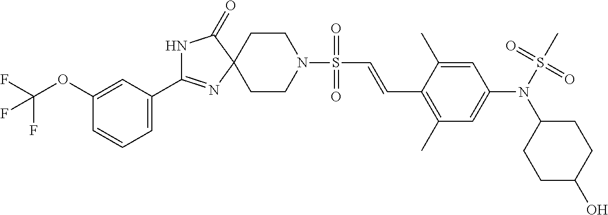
N1C(C2=CC=CC(OC(F)(F)F)=C2)=NC2(C1=O)CCN(S(C=CC1=C(C)C=C(N(S(C)(=O)=O)C3CCC(O)CC3)C=C1C)(=O)=O)CC2
